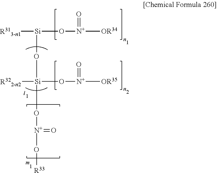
[R313-n1][Si](O[Si](O[N+](=O)O[R33])([R322-n2])O[N+](=O)[OR35])O[N+]([OR34])=O
